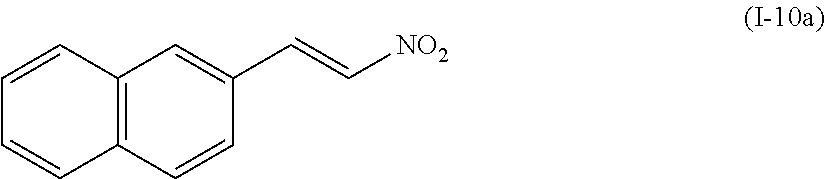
C12=C(C=CC(C=C[NO2])=C1)C=CC=C2
